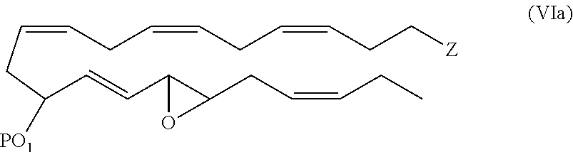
C(=CCC=CCC[Z])CC=CCC(C=CC1C(CC=CCC)O1)[PO1]
